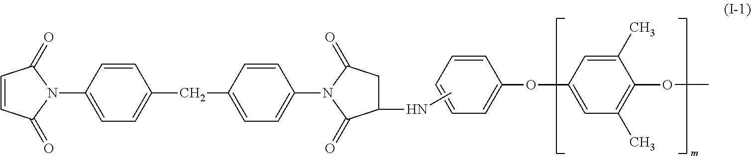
O(C1=CC=CC=C1)C1=CC(C)=C(OC)C(C)=C1.C1=CC(=O)N(C2=CC=C(CC3=CC=C(N4C(=O)C(NC)CC4=O)C=C3)C=C2)C1=O
